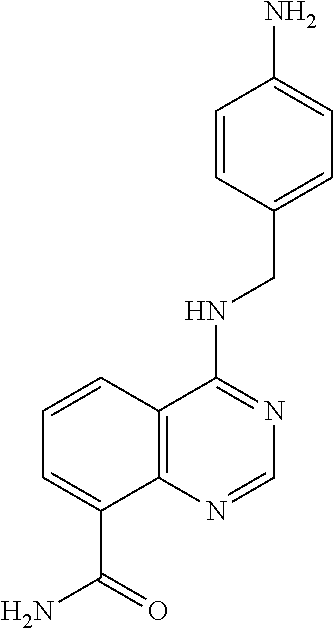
C1=C(CNC2=NC=NC3=C2C=CC=C3C(=O)N)C=CC(N)=C1
